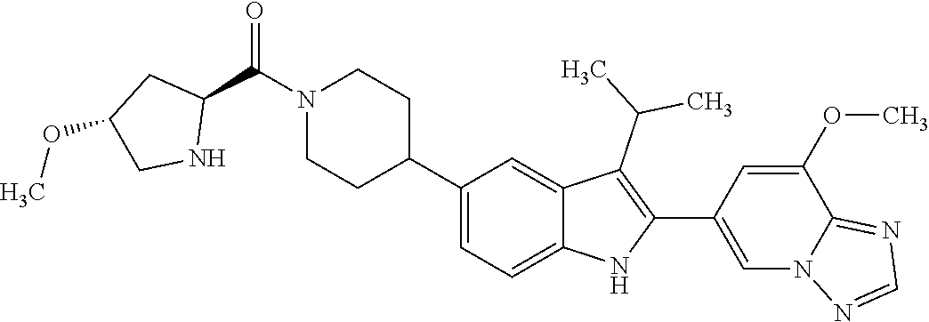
N1(C(C2CC(OC)CN2)=O)CCC(C2=CC=C3C(=C2)C(C(C)C)=C(C2=CN4C(=NC=N4)C(OC)=C2)N3)CC1
